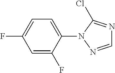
C1=C(F)C(N2C(Cl)=NC=N2)=CC=C1F
